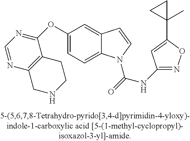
C1(OC2=NC=NC3=C2CCNC3)=CC=C2C(=C1)C=CN2C(=O)NC1=NOC(C2(C)CC2)=C1
